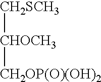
[CH2SCH3][CHOCH3][CH2OP(O)(OH)2]
